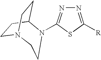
N12CCC(N(C3=NN=C([R])S3)CC1)CC2
